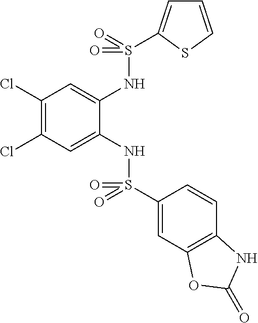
C1(Cl)=C(Cl)C=C(NS(C2=CC3=C(C=C2)NC(=O)O3)(=O)=O)C(NS(=O)(=O)C2=CC=CS2)=C1
